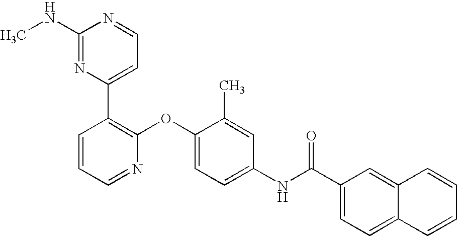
C1(NC)=NC(C2=C(OC3=CC=C(NC(C4=CC=C5C(=C4)C=CC=C5)=O)C=C3C)N=CC=C2)=CC=N1
